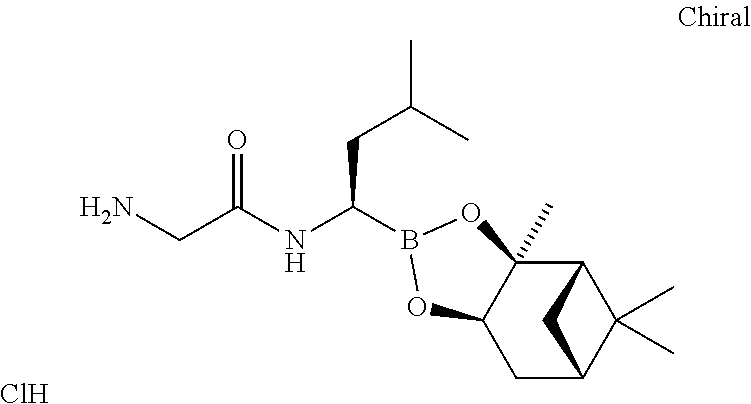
Cl.C(C(NC(CC(C)C)B1OC2(C)C3C(C)(C)C(CC2O1)C3)=O)N
